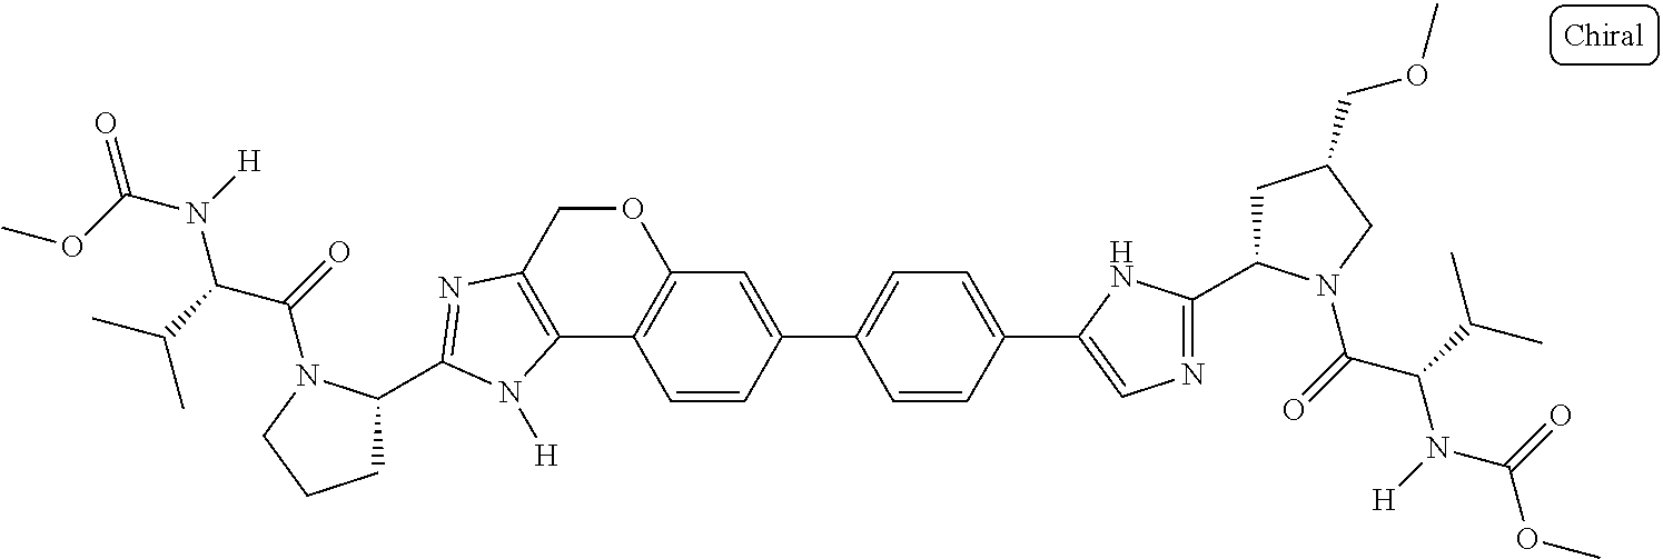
C12=C(COC3=C1C=CC(C1=CC=C(C4=CN=C(C5CC(COC)CN5C(=O)C(C(C)C)N([H])C(=O)OC)N4)C=C1)=C3)N=C(C1CCCN1C(=O)C(C(C)C)N([H])C(OC)=O)N2[H]
